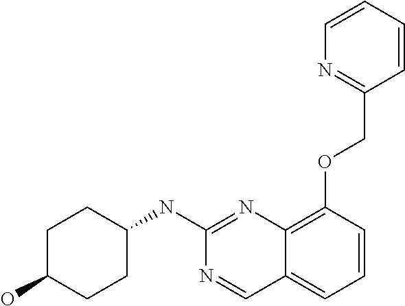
C1C(O)CCC(NC2=NC3=C(OCC4=NC=CC=C4)C=CC=C3C=N2)C1
